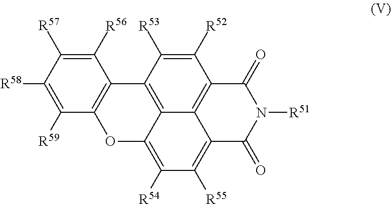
C1([R56])=C([R57])C([R58])=C([R59])C2=C1C1=C3C(=C([R54])C([R55])=C4C3=C(C([R52])=C1[R53])C(=O)N([R51])C4=O)O2
